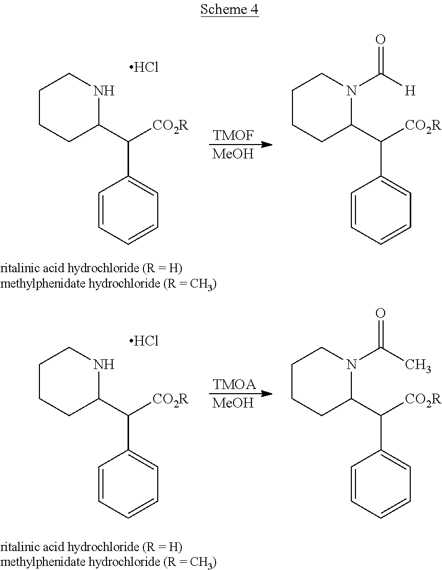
C1CCC(C([CO2R])C2=CC=CC=C2)NC1.Cl.[TMOF].[MeOH].C1CCC(C([CO2R])C2=CC=CC=C2)N(C([H])=O)C1.C1CCC(C([CO2R])C2=CC=CC=C2)NC1.Cl.[TMOA].[MeOH].C1CCC(C([CO2R])C2=CC=CC=C2)N(C(C)=O)C1
